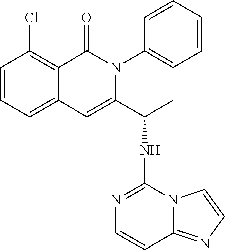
C12=CC=CC(Cl)=C1C(=O)N(C1=CC=CC=C1)C(C(NC1=NC=CC3=NC=CN13)C)=C2
